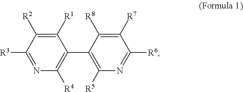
C1([R1])=C([R2])C([R3])=NC([R4])=C1C1=C([R5])N=C([R6])C([R7])=C1[R8]
